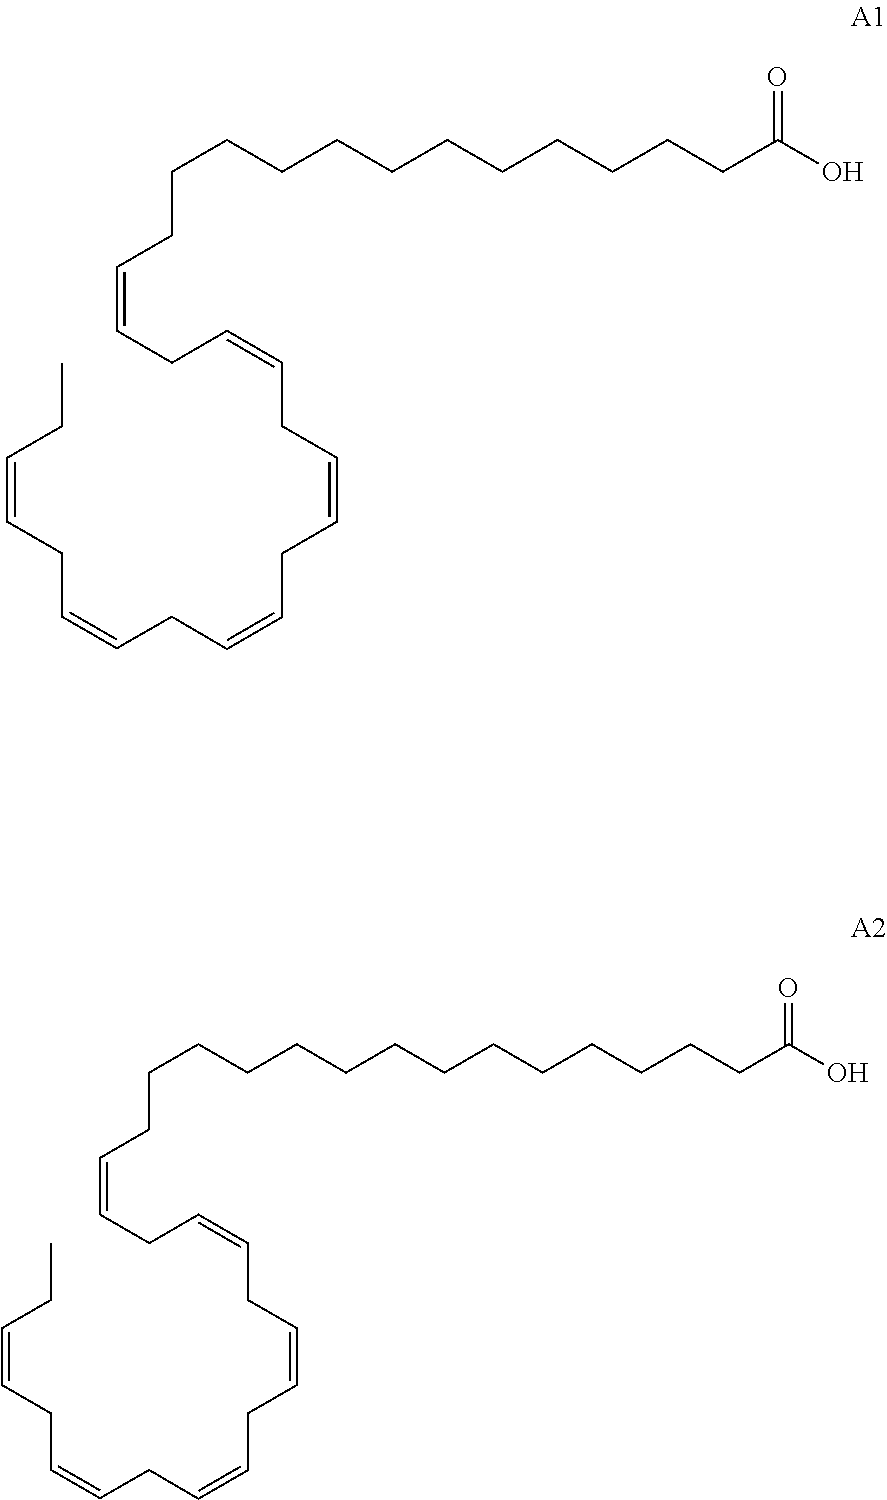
CCC=CCC=CCC=CCC=CCC=CCC=CCCCCCCCCCCCCC(O)=O.CCC=CCC=CCC=CCC=CCC=CCC=CCCCCCCCCCCCCCCC(O)=O
